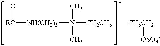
O=[RC][NH(CH2)3]N(C)(C)[CH2CH3].[CH3CH2][OSO3-]
